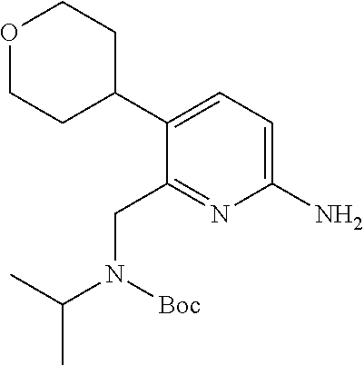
C1(C2=CC=C(N)N=C2CN([Boc])C(C)C)CCOCC1
